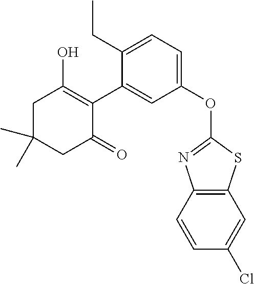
C1C(C)(C)CC(=O)C(C2=CC(OC3=NC4=C(S3)C=C(Cl)C=C4)=CC=C2CC)=C1O
